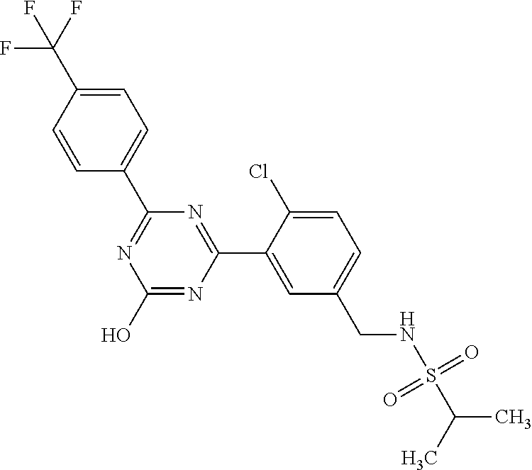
OC1=NC(C2=CC(CNS(C(C)C)(=O)=O)=CC=C2Cl)=NC(C2=CC=C(C(F)(F)F)C=C2)=N1
